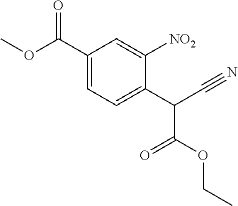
COC(C1=CC=C(C(C#N)C(OCC)=O)C([NO2])=C1)=O
